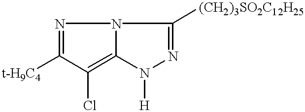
N1=C([t-H9C4])C(Cl)=C2N1C([(CH2)3SO2C12H25])=NN2[H]
